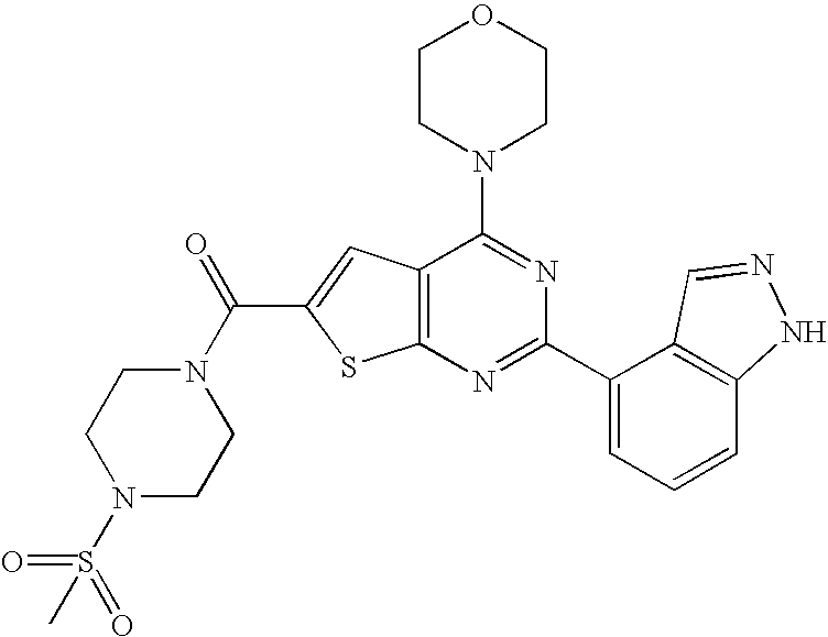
C1CN(C2=NC(C3=CC=CC4=C3C=NN4)=NC3=C2C=C(C(N2CCN(S(=O)(=O)C)CC2)=O)S3)CCO1
